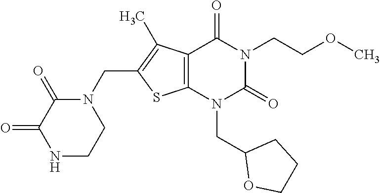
C12=C(N(CC3OCCC3)C(=O)N(CCOC)C1=O)SC(CN1C(=O)C(=O)NCC1)=C2C
